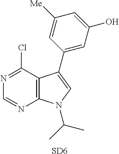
C12=C(C(Cl)=NC=N1)C(C1=CC(O)=CC([Me])=C1)=CN2C(C)C.[SD6]
